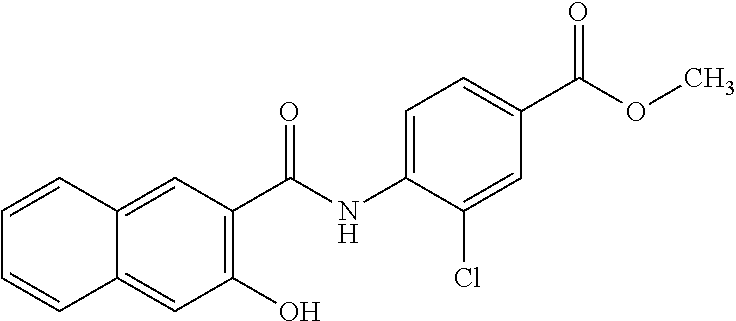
C1=CC=CC2=CC(O)=C(C(NC3=CC=C(C(OC)=O)C=C3Cl)=O)C=C12
